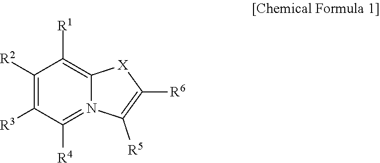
C1([R2])=C([R3])C([R4])=N2C(=C1[R1])[X]C([R6])=C2[R5]
